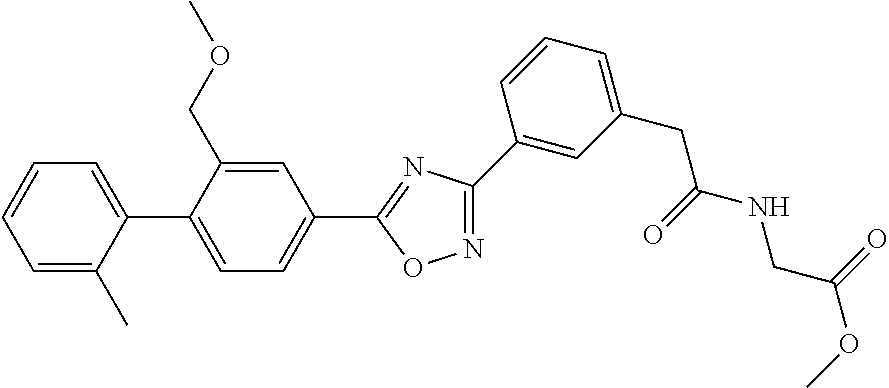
C1=C(C)C(C2=CC=C(C3=NC(C4=CC(CC(NCC(OC)=O)=O)=CC=C4)=NO3)C=C2COC)=CC=C1
